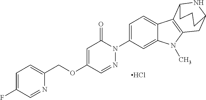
Cl.O(C1=CC(=O)N(C2=CC=C3C(=C2)N(C)C2=C3C3NC(C2)CCC3)N=C1)CC1=CC=C(F)C=N1
